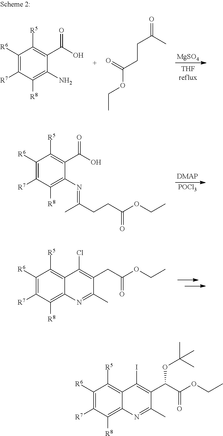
[MgSO4].C1([R6])=C([R7])C([R8])=C(N)C(C(=O)O)=C1[R5].CCOC(=O)CCC(C)=O.[POCl3].C1([R6])=C([R7])C([R8])=C(N=C(C)CCC(OCC)=O)C(C(=O)O)=C1[R5].C1([R6])=C([R7])C([R8])=C2C(=C1[R5])C(Cl)=C(CC(=O)OCC)C(C)=N2.C1([R6])=C([R7])C([R8])=C2C(=C1[R5])C(I)=C(C(C(=O)OCC)OC(C)(C)C)C(C)=N2
